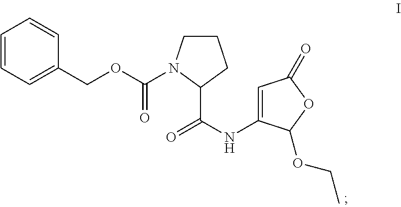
C1(COC(=O)N2CCCC2C(NC2=CC(=O)OC2OCC)=O)=CC=CC=C1
